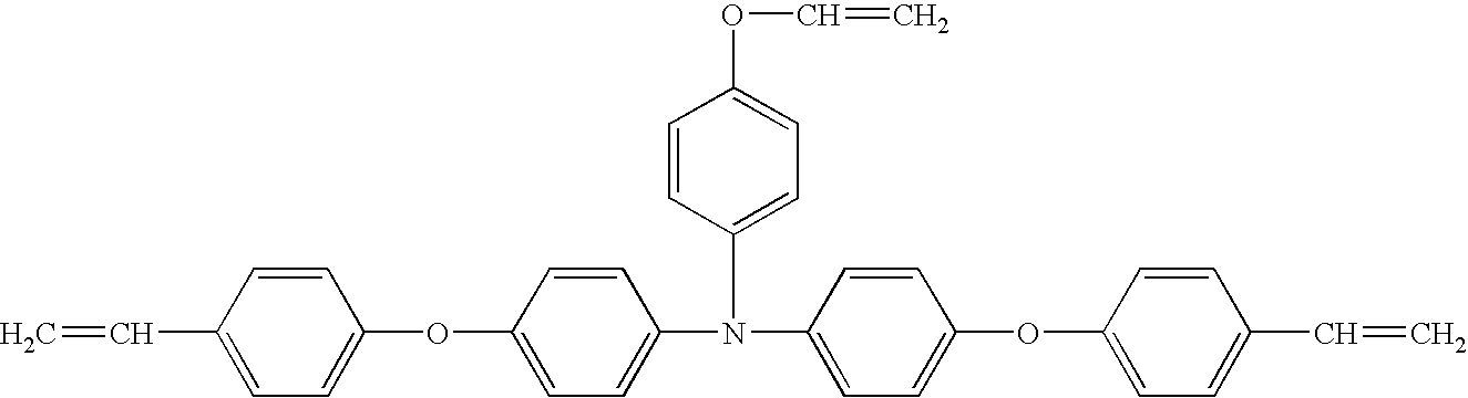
C1=C(N(C2=CC=C(OC3=CC=C(C=C)C=C3)C=C2)C2=CC=C(OC=C)C=C2)C=CC(OC2=CC=C(C=C)C=C2)=C1
